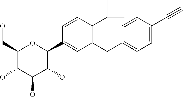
C1(CC2=CC=C(C#C)C=C2)=C(C(C)C)C=CC(C2OC(CO)C(O)C(O)C2O)=C1
